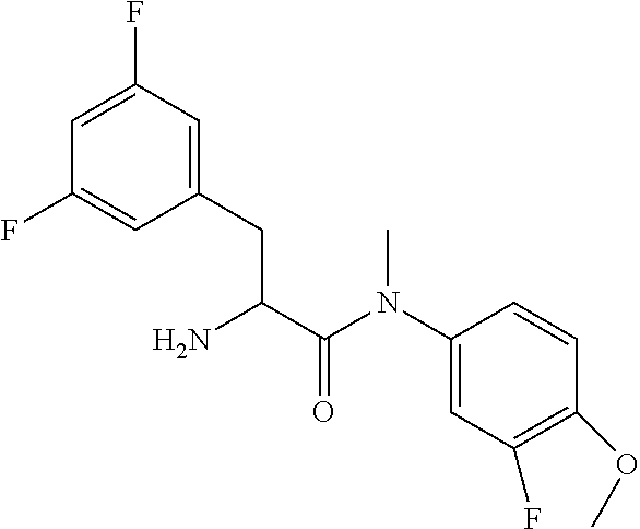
C1(F)=CC(CC(C(N(C2=CC(F)=C(OC)C=C2)C)=O)N)=CC(F)=C1
